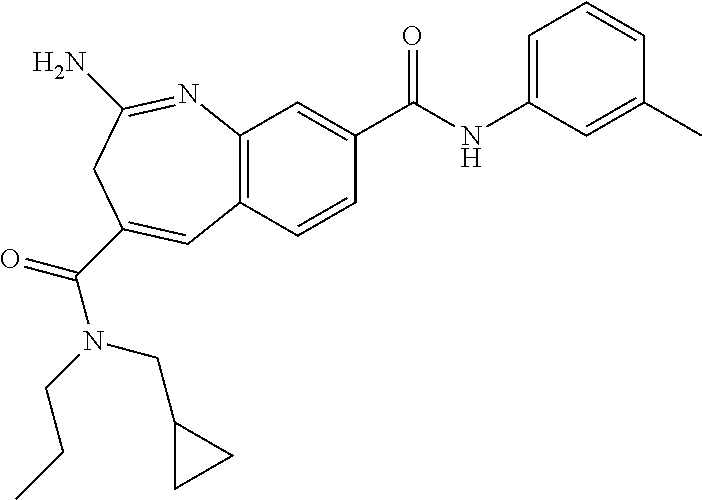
C12=C(C=CC(C(NC3=CC=CC(C)=C3)=O)=C1)C=C(C(=O)N(CCC)CC1CC1)CC(N)=N2
